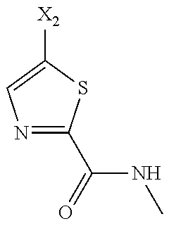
N1=C(C(NC)=O)SC([X2])=C1
